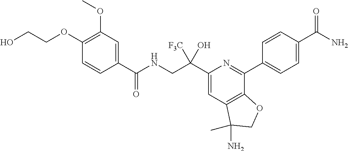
C1(C(CNC(=O)C2=CC(OC)=C(OCCO)C=C2)([F3C])O)=CC2=C(C(C3=CC=C(C(N)=O)C=C3)=N1)OCC2(N)C
